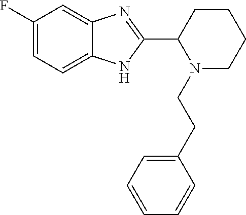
C1(F)=CC=C2C(=C1)N=C(C1N(CCC3=CC=CC=C3)CCCC1)N2
